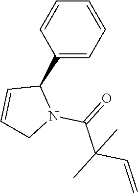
C1=CC(C2C=CCN2C(=O)C(C)(C=C)C)=CC=C1
